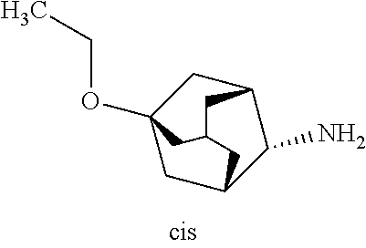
C12(OCC)CC3C(N)C(C1)CC(C2)C3
